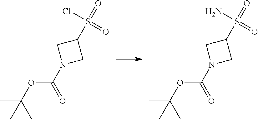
CC(OC(N1CC(S(=O)(Cl)=O)C1)=O)(C)C.CC(OC(N1CC(S(=O)(N)=O)C1)=O)(C)C
